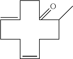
C1=CCCC(=O)C(C)CCC=CCC1
